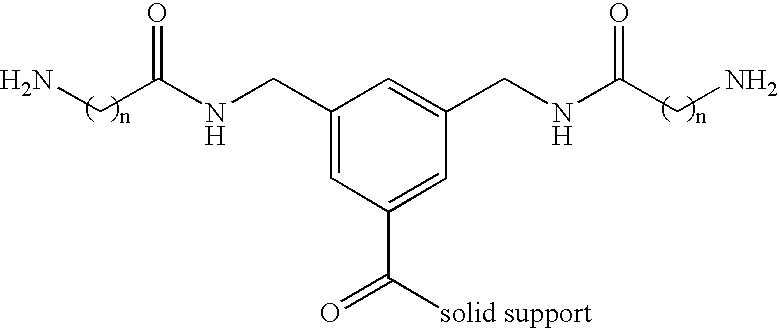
C1(CNC(CN)=O)=CC(C([solid support])=O)=CC(CNC(CN)=O)=C1
